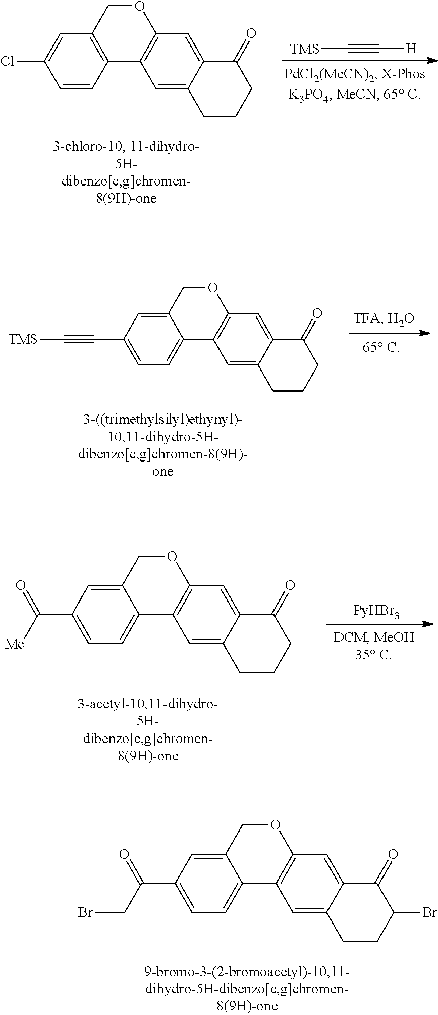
[TMS]C#C[H].C1=CC2=C(C=C1Cl)COC1=C2C=C2C(=C1)C(=O)CCC2.C1=C(C#C[TMS])C=C2C(=C1)C1=C(OC2)C=C2C(=C1)CCCC2=O.C1=C(C([Me])=O)C=C2C(=C1)C1=C(OC2)C=C2C(=C1)CCCC2=O.C1=C(C(CBr)=O)C=C2C(=C1)C1=C(OC2)C=C2C(=C1)CCC(Br)C2=O
